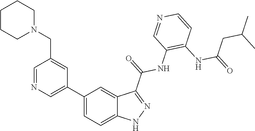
C1(C2=CN=CC(CN3CCCCC3)=C2)=CC=C2C(=C1)C(C(=O)NC1=C(NC(=O)CC(C)C)C=CN=C1)=NN2
